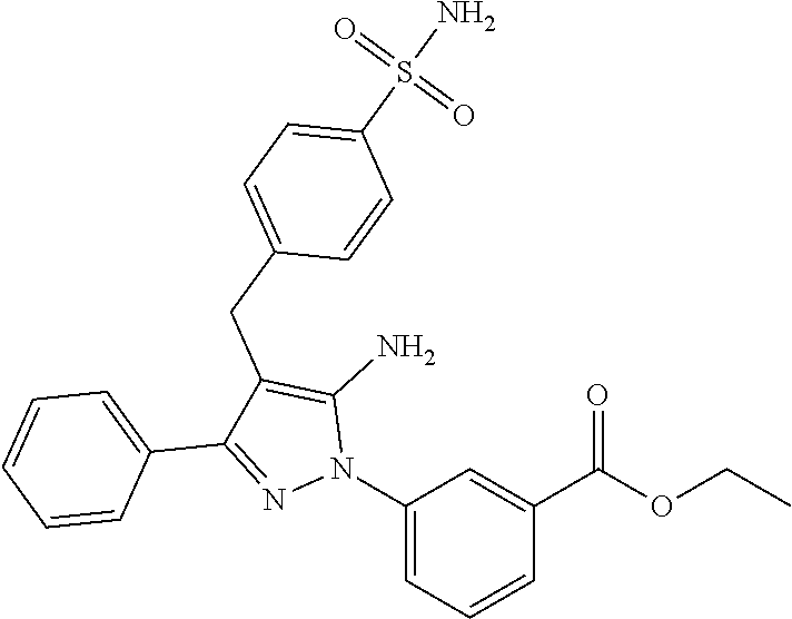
C1(N2C(N)=C(CC3=CC=C(S(N)(=O)=O)C=C3)C(C3=CC=CC=C3)=N2)=CC=CC(C(OCC)=O)=C1
